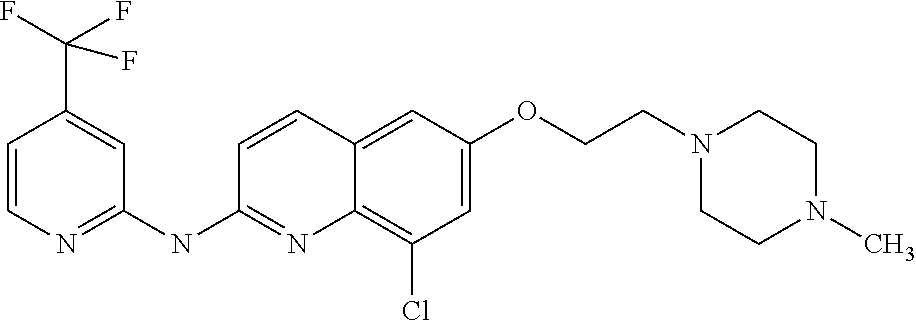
C1=CN=C(NC2=NC3=C(Cl)C=C(OCCN4CCN(C)CC4)C=C3C=C2)C=C1C(F)(F)F
